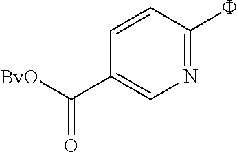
C1=CC(C([BvO])=O)=CN=C1F
